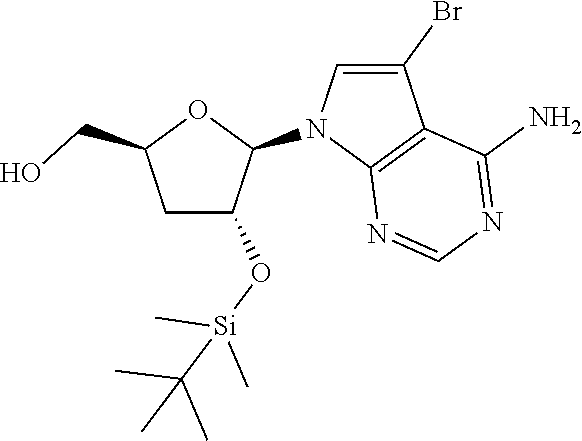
C1C(O[Si](C)(C)C(C)(C)C)C(N2C3=C(C(Br)=C2)C(N)=NC=N3)OC1CO
